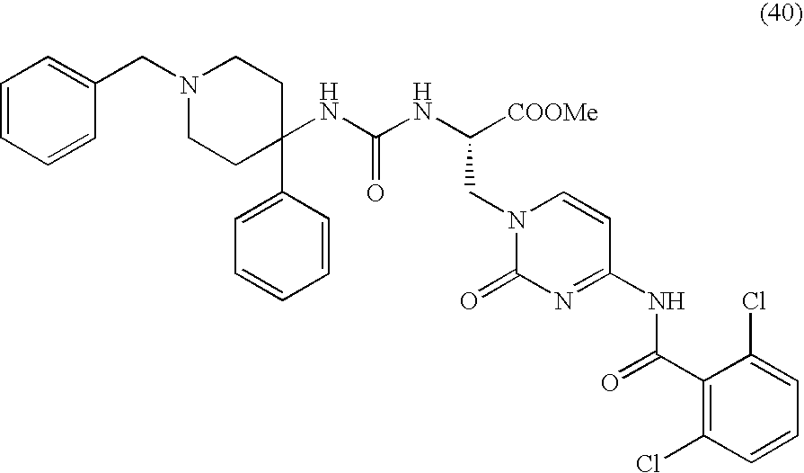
N(C([COOMe])CN1C(=O)N=C(NC(C2=C(Cl)C=CC=C2Cl)=O)C=C1)C(NC1(C2=CC=CC=C2)CCN(CC2=CC=CC=C2)CC1)=O
